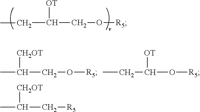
C([OT])(CC)CO[R5].CC([CH2OT])CO[R5].CCC(O[R5])[OT].C(C[R5])([CH2OT])C
